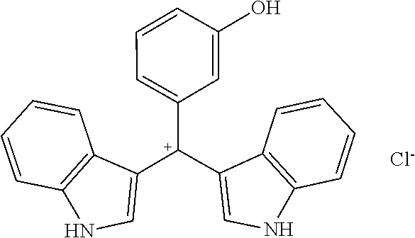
C12=C(C=CC=C1)NC=C2[C+](C1=CC=CC(O)=C1)C1=CNC2=C1C=CC=C2.[Cl-]
